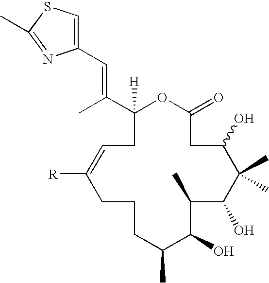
C1([H])(C(C)=CC2=CSC(C)=N2)OC(=O)CC(O)C(C)(C)C(O)C(C)C(O)C(C)CCCC([R])=CC1
